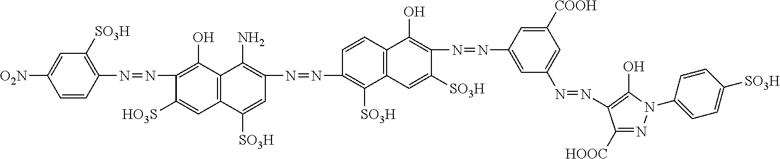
C1=CC(N=NC2=C(O)C3=C(C=C2[HO3S])C([SO3H])=CC(N=NC2=C([SO3H])C4=C(C=C2)C(O)=C(N=NC2=CC(N=NC5=C(O)N(C6=CC=C([SO3H])C=C6)N=C5[HOOC])=CC([COOH])=C2)C([SO3H])=C4)=C3N)=C([SO3H])C=C1[O2N]
